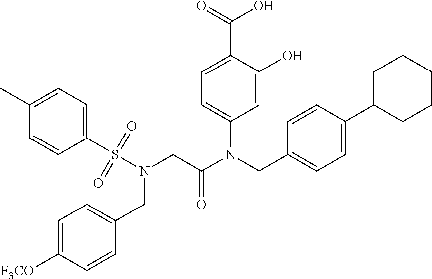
C1=C(O)C(C(=O)O)=CC=C1N(CC1=CC=C(C2CCCCC2)C=C1)C(CN(S(C1=CC=C(C)C=C1)(=O)=O)CC1=CC=C([F3CO])C=C1)=O
